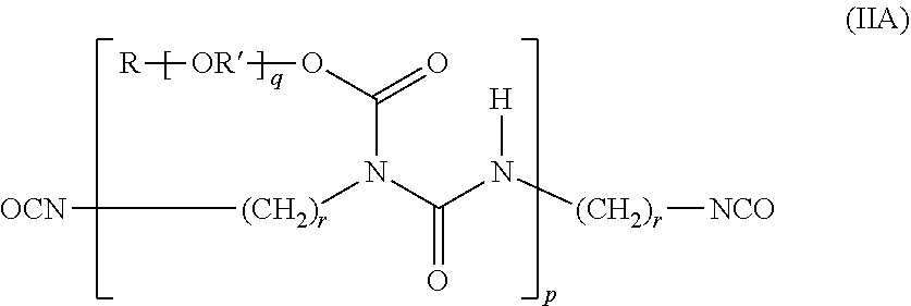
[OCN][(CH2)r]N(C(N([(CH2)r][NCO])[H])=O)C(O[OR][R])=O
